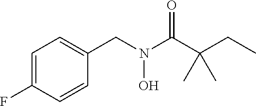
C1=C(F)C=CC(CN(C(C(CC)(C)C)=O)O)=C1
